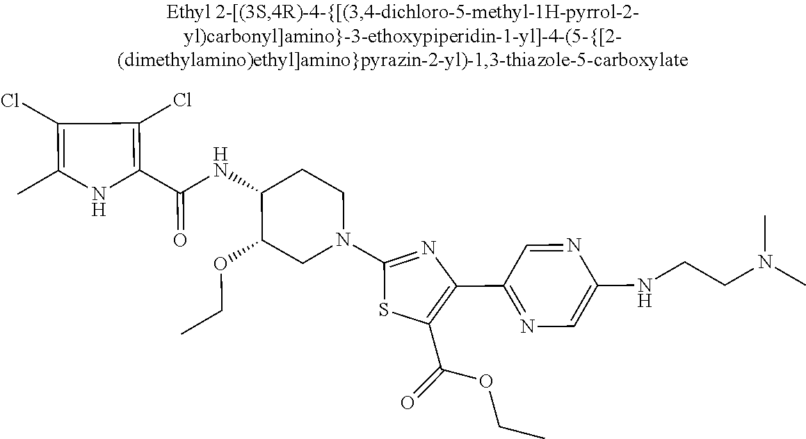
C1(Cl)=C(C)NC(C(=O)NC2C(OCC)CN(C3=NC(C4=NC=C(NCCN(C)C)N=C4)=C(C(=O)OCC)S3)CC2)=C1Cl
